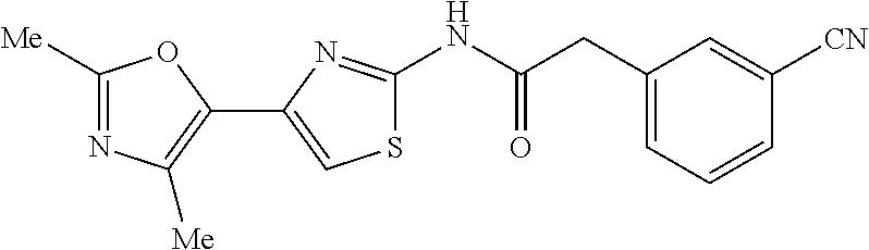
N(C(=O)CC1=CC=CC([CN])=C1)C1=NC(C2=C([Me])N=C([Me])O2)=CS1
